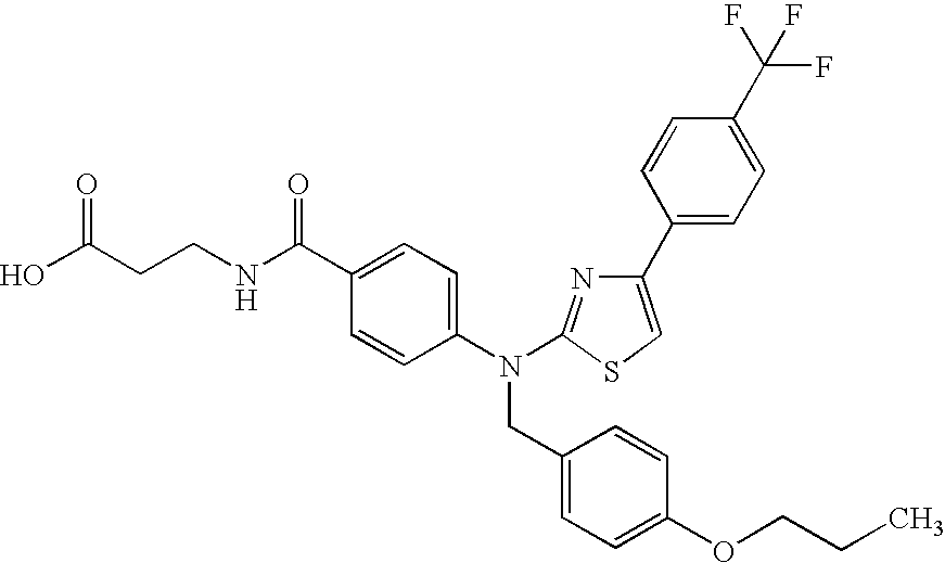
OC(CCNC(C1=CC=C(N(CC2=CC=C(OCCC)C=C2)C2=NC(C3=CC=C(C(F)(F)F)C=C3)=CS2)C=C1)=O)=O
